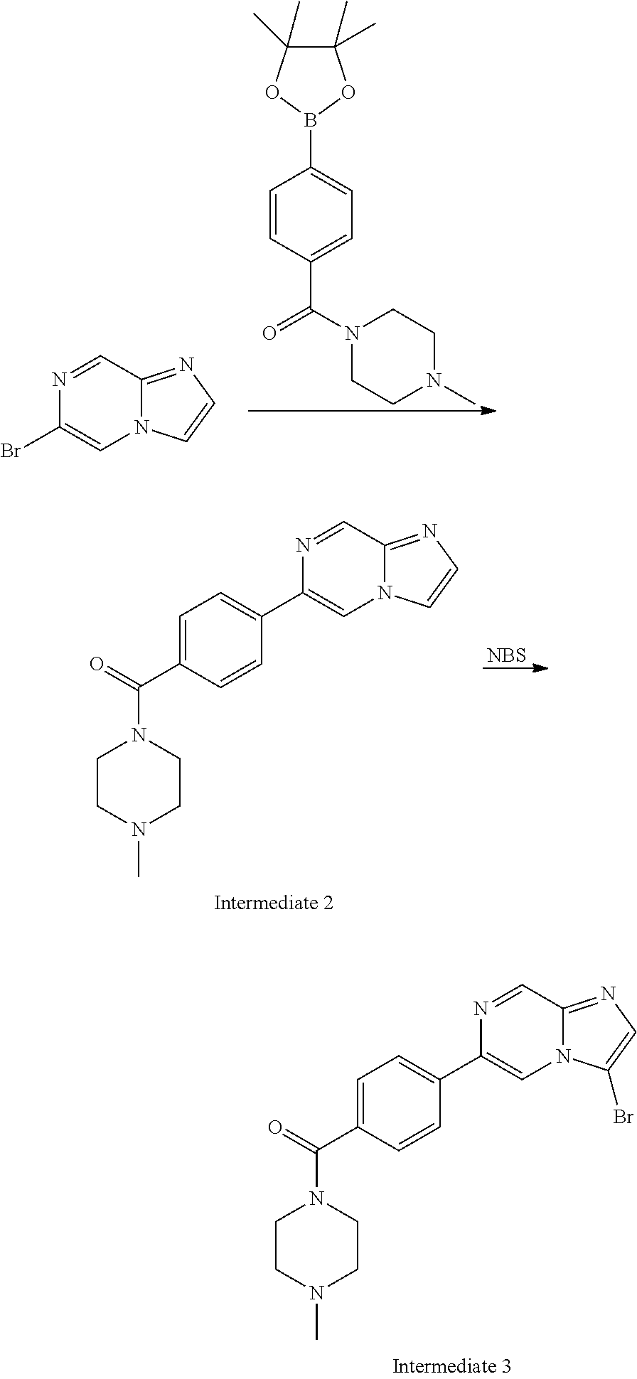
N1=CC2=NC=CN2C=C1Br.N1(C(C2=CC=C(B3OC(C)(C)C(C)(C)O3)C=C2)=O)CCN(C)CC1.[NBS].N1=CC2=NC=CN2C=C1C1=CC=C(C(N2CCN(C)CC2)=O)C=C1.N1=CC2=NC=C(Br)N2C=C1C1=CC=C(C(N2CCN(C)CC2)=O)C=C1
